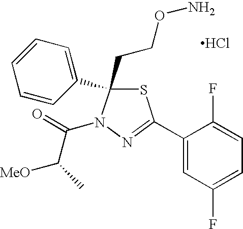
C1(C2=NN(C(=O)C(C)[MeO])C(CCON)(C3=CC=CC=C3)S2)=CC(F)=CC=C1F.Cl
